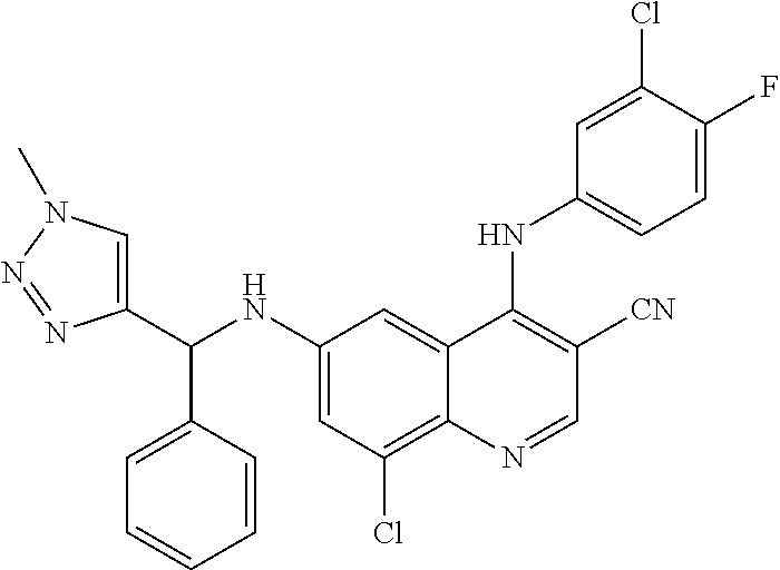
C1=C(F)C(Cl)=CC(NC2=C([CN])C=NC3=C(Cl)C=C(NC(C4=CN(C)N=N4)C4=CC=CC=C4)C=C23)=C1
